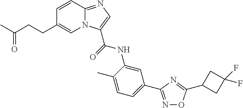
C1=CC2=NC=C(C(=O)NC3=CC(C4=NOC(C5CC(F)(F)C5)=N4)=CC=C3C)N2C=C1CCC(C)=O
